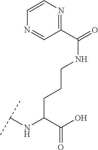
C(C(C(O)=O)NC(C)C)CCNC(=O)C1=NC=CN=C1
